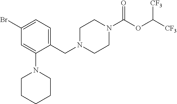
C1(Br)=CC=C(CN2CCN(C(OC([CF3])[CF3])=O)CC2)C(N2CCCCC2)=C1
